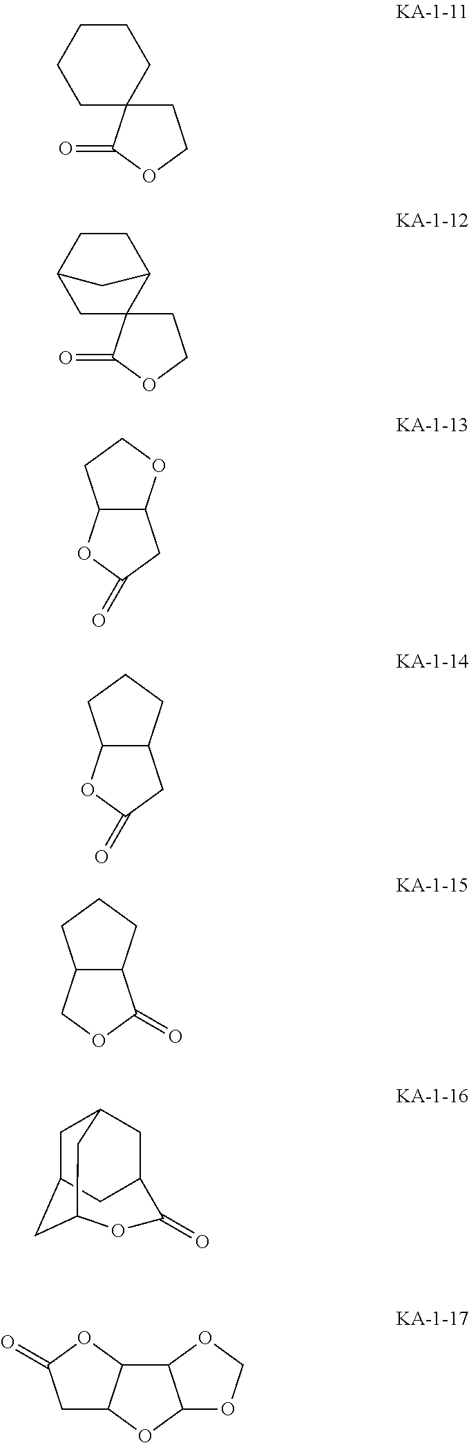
C1CCCC2(C1)CCOC2=O.C1CC2CC3(C1C2)CCOC3=O.C12C(OCC1)CC(=O)O2.C12C(CCC1)CC(=O)O2.C12C(CCC1)C(=O)OC2.C1C2CC3CC1CC(C2)C(=O)O3.C1C2C(OC1=O)C1C(O2)OCO1
